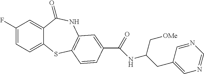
C1(F)=CC=C2C(=C1)C(=O)NC1=C(S2)C=CC(C(=O)NC(CC2=CN=CN=C2)C[OMe])=C1
